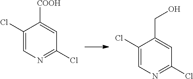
C1(Cl)=CN=C(Cl)C=C1[COOH].C1(Cl)=CN=C(Cl)C=C1CO
